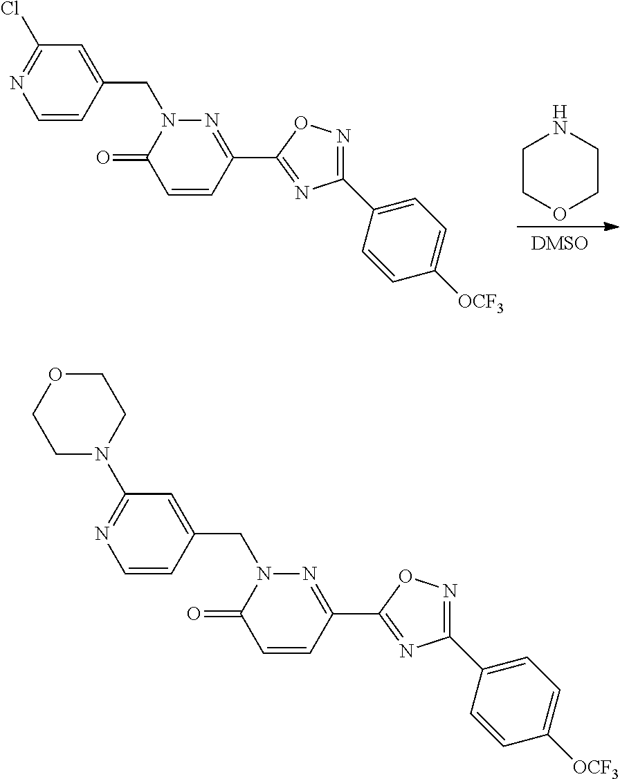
N1=C(C2=NC(C3=CC=C([OCF3])C=C3)=NO2)C=CC(=O)N1CC1=CC(Cl)=NC=C1.C1COCCN1.N1=C(C2=NC(C3=CC=C([OCF3])C=C3)=NO2)C=CC(=O)N1CC1=CC(N2CCOCC2)=NC=C1
